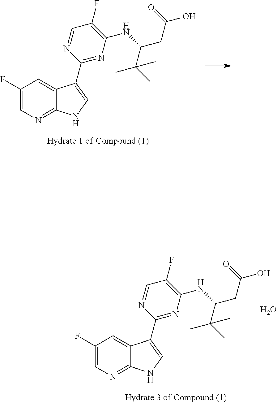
C1(F)=CN=C2C(=C1)C(C1=NC(NC(CC(=O)O)C(C)(C)C)=C(F)C=N1)=CN2.C1(F)=CN=C2C(=C1)C(C1=NC(NC(CC(=O)O)C(C)(C)C)=C(F)C=N1)=CN2.O
